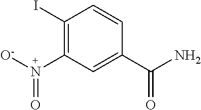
C1(I)=C(N([O-])=O)C=C(C(N)=O)C=C1
